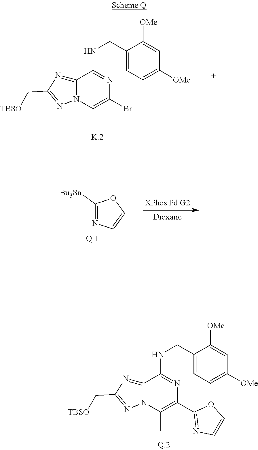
C12=NC(C[TBSO])=NN1C(C)=C(C1=NC=CO1)N=C2NCC1=CC=C([OMe])C=C1[OMe].C12=NC(C[TBSO])=NN1C(C)=C(Br)N=C2NCC1=CC=C([OMe])C=C1[OMe].C1([Bu3Sn])=NC=CO1
